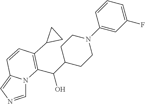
C1(N2CCC(C(O)C3=C(C4CC4)C=CC4=CN=CN43)CC2)=CC(F)=CC=C1
